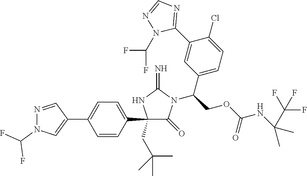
C1(C2=CC=C(C3=CN(C(F)F)N=C3)C=C2)(CC(C)(C)C)C(=O)N(C(COC(NC(C)(C)C(F)(F)F)=O)C2=CC=C(Cl)C(C3=NC=NN3C(F)F)=C2)C(=N)N1
